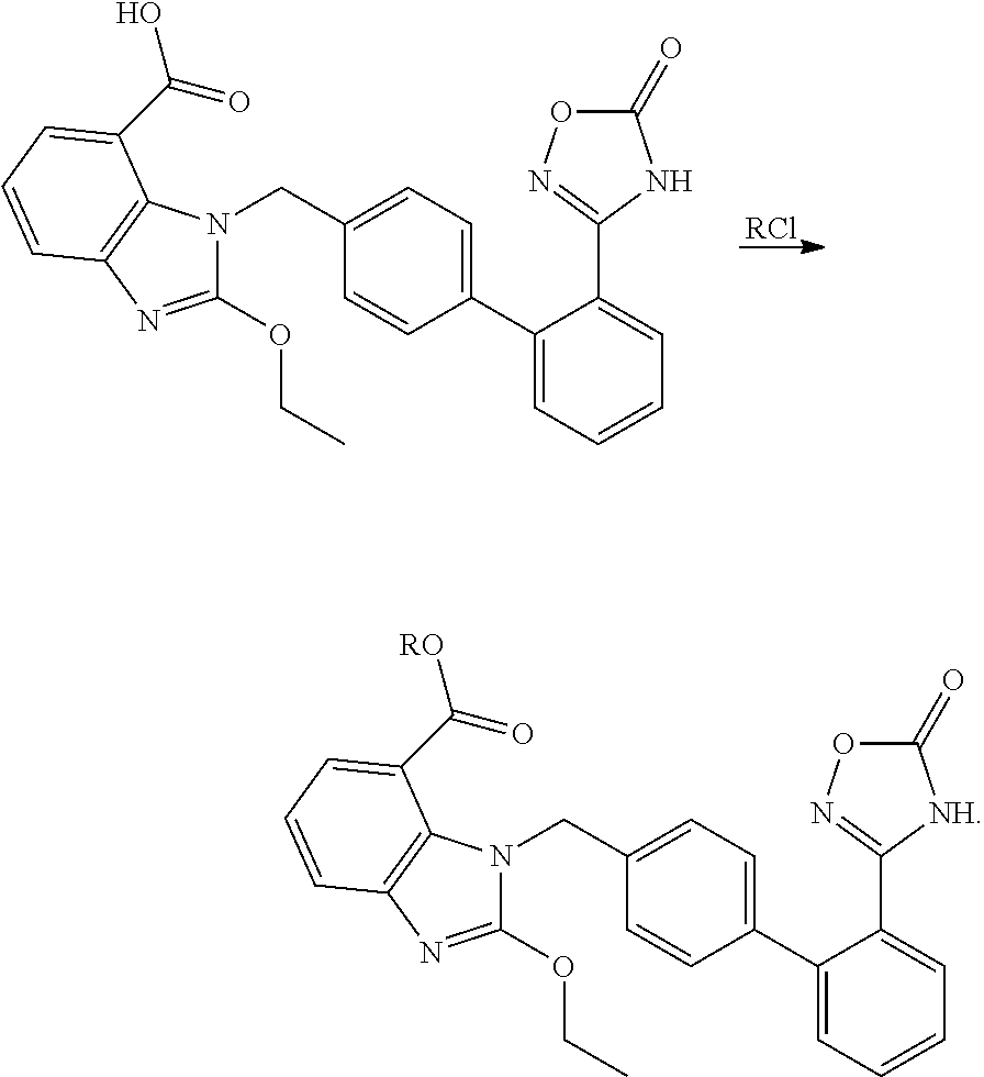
C1(OCC)=NC2=C(N1CC1=CC=C(C3=CC=CC=C3C3=NOC(=O)N3)C=C1)C(C(O)=O)=CC=C2.[RCl].C1(OCC)=NC2=C(N1CC1=CC=C(C3=CC=CC=C3C3=NOC(=O)[NH]3)C=C1)C(C([RO])=O)=CC=C2
